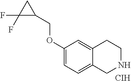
C1(F)(F)C(COC2=CC=C3C(=C2)CCNC3)C1.[CIH]
